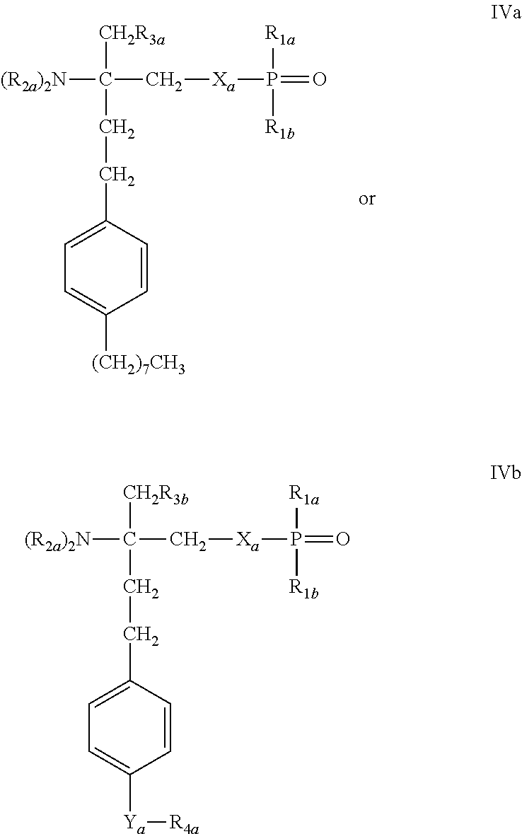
C1=CC(CCC([(R2a)2N])(C[Xa]P(=O)([R1a])[R1b])[CH2R3a])=CC=C1[(CH2)7CH3].C1=CC(CCC([(R2a)2N])(C[Xa]P(=O)([R1a])[R1b])[CH2R3b])=CC=C1[Ya][R4a]
